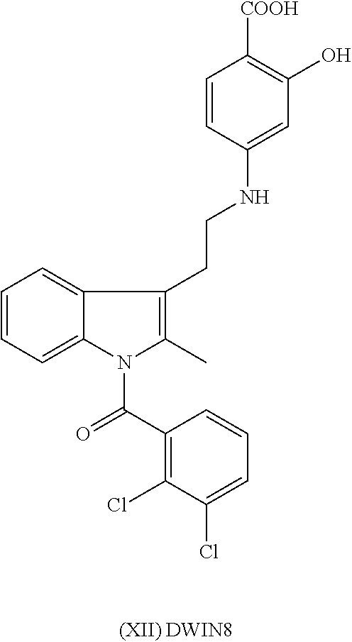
C(CC1=C(C)N(C(C2=C(Cl)C(Cl)=CC=C2)=O)C2=CC=CC=C12)NC1=CC(O)=C([COOH])C=C1
